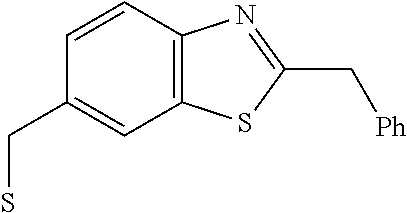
C12=C(C=CC(CS)=C1)N=C(C[Ph])S2
